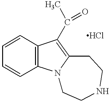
C1=CC2=C(C=C1)C(C(=O)C)=C1N2CCNCC1
